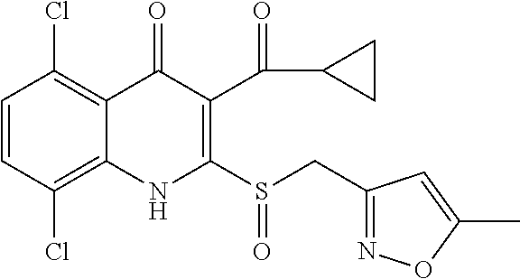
C1=CC(Cl)=C2C(=C1Cl)C(=O)C(C(=O)C1CC1)=C(S(CC1=NOC(C)=C1)=O)N2
